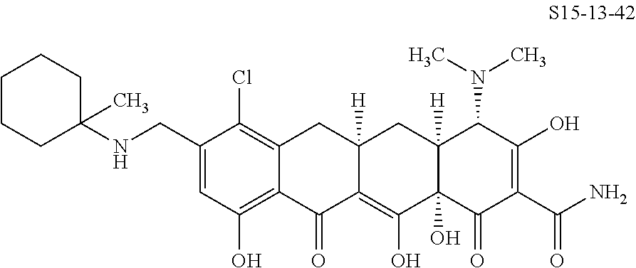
C1(CNC2(C)CCCCC2)=CC(O)=C2C(=C1Cl)CC1([H])C(=C(O)C3(O)C([H])(C1)C(N(C)C)C(O)=C(C(N)=O)C3=O)C2=O
